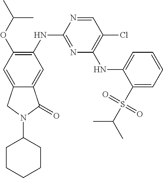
C1=NC(NC2=C(OC(C)C)C=C3C(=C2)C(=O)N(C2CCCCC2)C3)=NC(NC2=CC=CC=C2S(C(C)C)(=O)=O)=C1Cl
